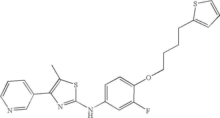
O(C1=CC=C(NC2=NC(C3=CC=CN=C3)=C(C)S2)C=C1F)CCCCC1=CC=CS1
